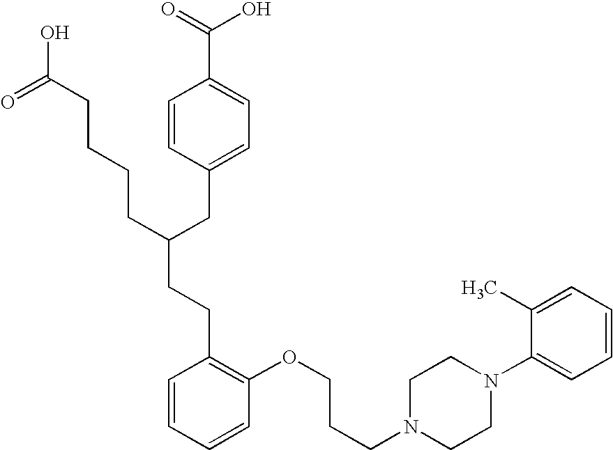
C(C(CC1=CC=C(C(=O)O)C=C1)CCCCC(O)=O)CC1=C(OCCCN2CCN(C3=CC=CC=C3C)CC2)C=CC=C1
